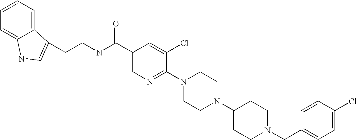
C1(Cl)=CC=C(CN2CCC(N3CCN(C4=NC=C(C(NCCC5=CNC6=CC=CC=C65)=O)C=C4Cl)CC3)CC2)C=C1
